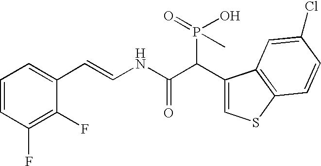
C1=CC(F)=C(F)C(C=CNC(C(C2=CSC3=C2C=C(Cl)C=C3)P(O)(C)=O)=O)=C1
